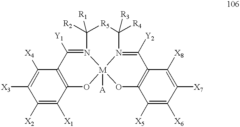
O1[M]23([A])N(=C([Y1])C4=C1C([X1])=C([X2])C([X3])=C4[X4])C([R2])([R1])[R5]C([R4])([R3])N2=C([Y2])C1=C(O3)C([X5])=C([X6])C([X7])=C1[X8]
